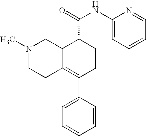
N1(C)CCC2=C(C3=CC=CC=C3)CCC(C(=O)NC3=CC=CC=N3)C2C1
